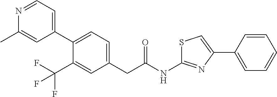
C1(C2=CC=C(CC(NC3=NC(C4=CC=CC=C4)=CS3)=O)C=C2C(F)(F)F)=CC=NC(C)=C1
